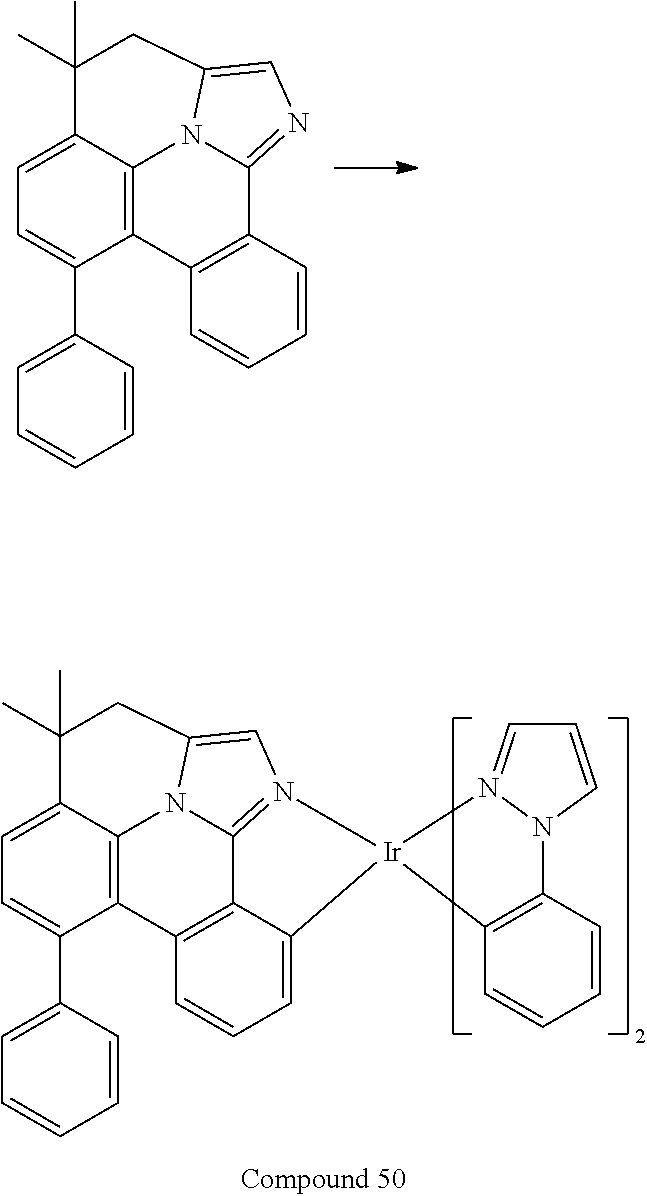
C1=C2C3=C(C(C4=CC=CC=C4)=C1)C1=C4C5=N(C=C(N35)CC2(C)C)[Ir]2(C4=CC=C1)N1=CC=CN1C1=C2C=CC=C1.C1=C2C3=C(C(C4=CC=CC=C4)=C1)C1=C(C4=NC=C(N34)CC2(C)C)C=CC=C1
